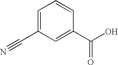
C1=C(C#N)C=C(C(O)=O)C=C1
